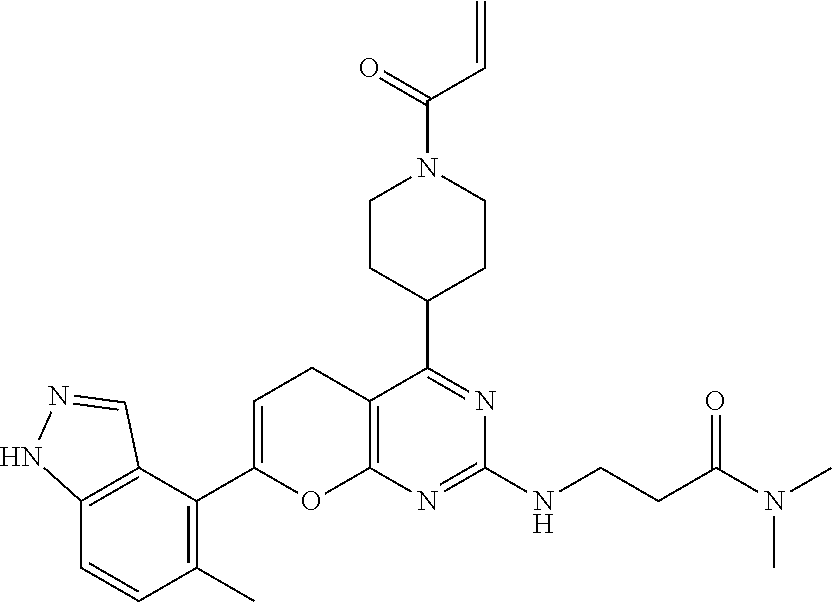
C12=C(OC(C3=C(C)C=CC4=C3C=NN4)=CC1)N=C(NCCC(N(C)C)=O)N=C2C1CCN(C(=O)C=C)CC1
